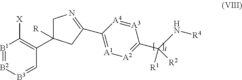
[B1]1=[B2][B3]=CC(C2([R])CN=C(C3=[A1][A2]=C(C(N[R4])([R1])[R2])[A3]=[A4]3)C2)=C1[X]
